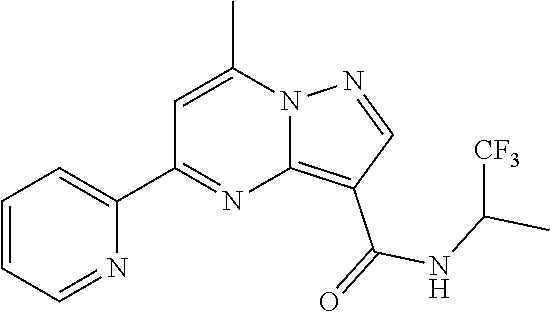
C12=C(C(=O)NC(C)[CF3])C=NN1C(C)=CC(C1=CC=CC=N1)=N2
